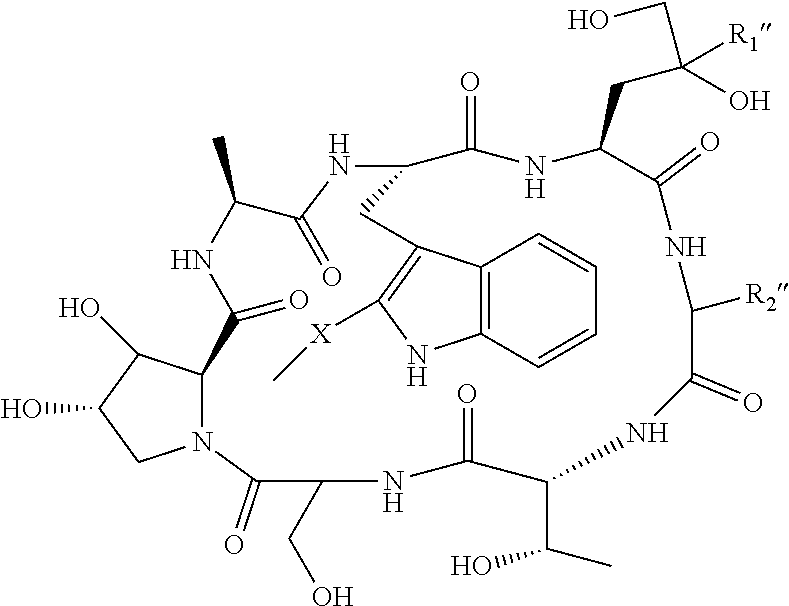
N12C(C(O)C(O)C1)C(=O)NC(C)C(=O)NC(CC1=C([X]C)NC3=C1C=CC=C3)C(=O)NC(CC(O)([R1])CO)C(=O)NC([R2])C(=O)NC(C(C)O)C(=O)NC(CO)C2=O
